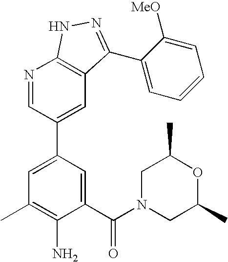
N1=CC(C2=CC(C)=C(N)C(C(N3CC(C)OC(C)C3)=O)=C2)=CC2=C1NN=C2C1=CC=CC=C1[MeO]
